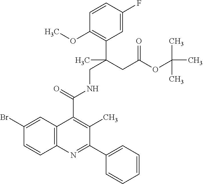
C1=CC(F)=CC(C(CC(OC(C)(C)C)=O)(CNC(C2=C(C)C(C3=CC=CC=C3)=NC3=C2C=C(Br)C=C3)=O)C)=C1OC
